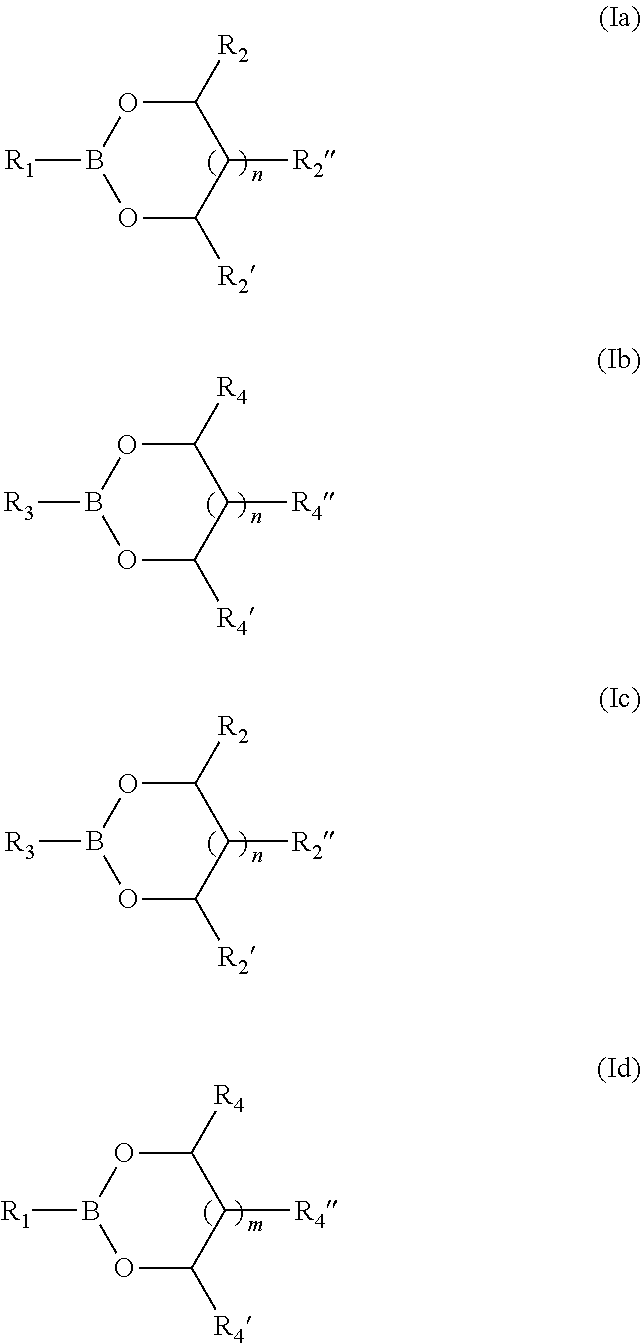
C1([R2])OB([R1])OC([R2])C1[R2].C1([R4])OB([R3])OC([R4])C1[R4].C1([R2])OB([R3])OC([R2])C1[R2].C1([R4])OB([R1])OC([R4])C1[R4]
